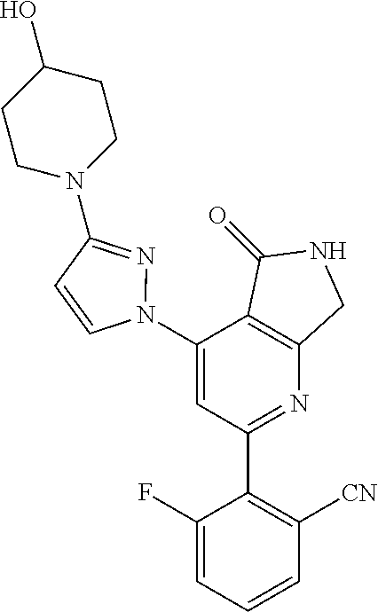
C1(N2N=C(N3CCC(O)CC3)C=C2)=CC(C2=C([CN])C=CC=C2F)=NC2=C1C(=O)NC2
